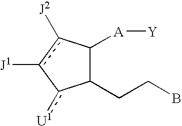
C1(CCB)C([A][Y])c([J2])c([J1])-c1[U1]
